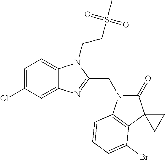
C1=C(Cl)C=C2C(=C1)N(CCS(C)(=O)=O)C(CN1C(=O)C3(C4=C1C=CC=C4Br)CC3)=N2
